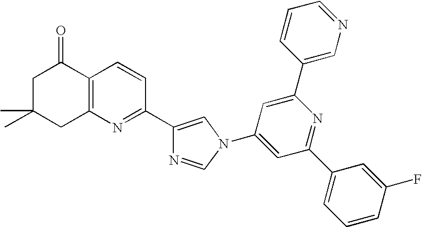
C1C(C)(C)CC2=C(C1=O)C=CC(C1=CN(C3=CC(C4=CC=CC(F)=C4)=NC(C4=CN=CC=C4)=C3)C=N1)=N2
